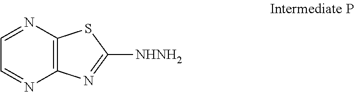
C1=NC2=C(N=C1)N=C([NHNH2])S2
